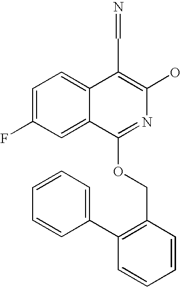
C1=C(F)C=C2C(=C1)C(C=N)=C(O)N=C2OCC1=C(C2=CC=CC=C2)C=CC=C1
